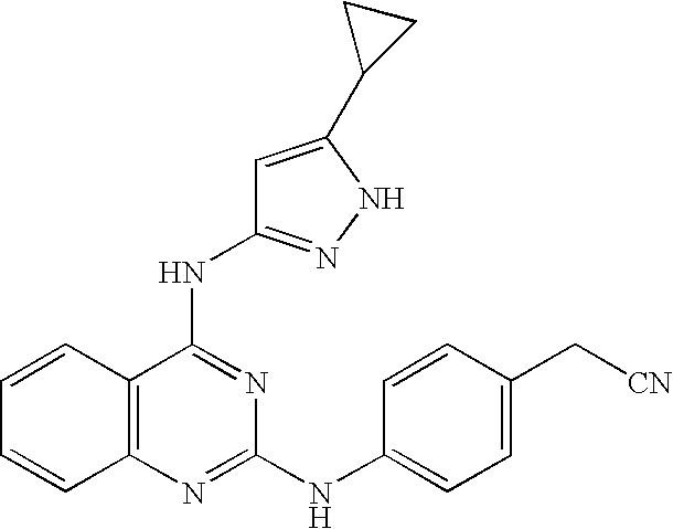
C1=CC2=C(C=C1)N=C(NC1=CC=C(C[CN])C=C1)N=C2NC1=NNC(C2CC2)=C1
